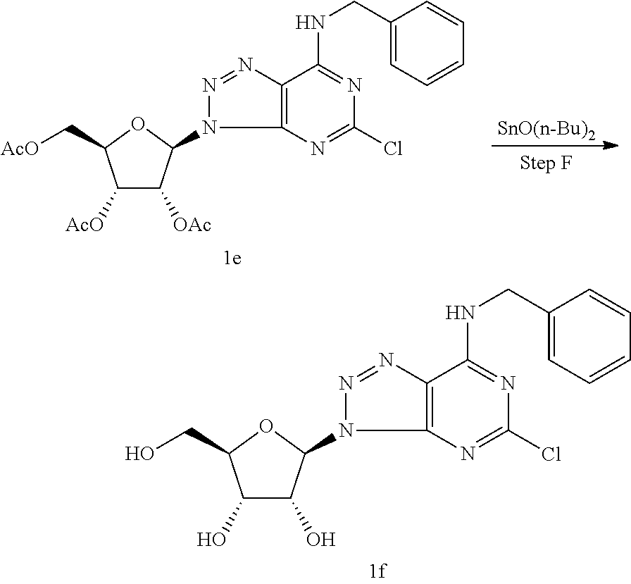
C1(O)C(O)C(N2N=NC3=C2N=C(Cl)N=C3NCC2=CC=CC=C2)OC1CO.[SnO(n-Bu)2].C1([AcO])C([OAc])C(N2N=NC3=C2N=C(Cl)N=C3NCC2=CC=CC=C2)OC1C[AcO]
